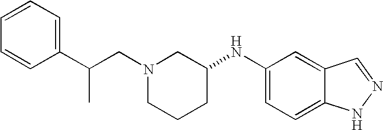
CC(C1=CC=CC=C1)CN1CCCC(NC2=CC=C3C(=C2)C=NN3)C1
